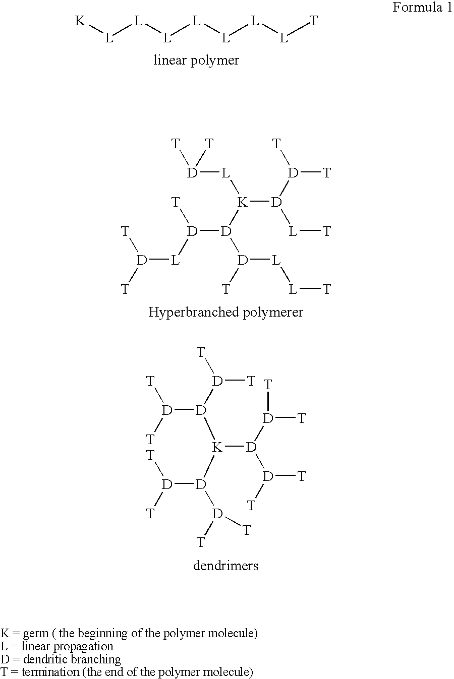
[K][L][L][L][L][L][L][L][T].[T][D]([T])[L][D]([D]([K]([L][D]([T])[T])[D]([D]([T])[T])[L][T])[D]([T])[L][L][T])[T].[T][D]([T])[D]([D]([T])[T])[K]([D]([D]([T])[T])[D]([T])[T])[D]([D]([T])[T])[D]([T])[T]
